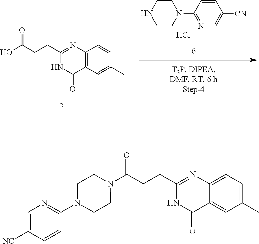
C1=CC(N2CCNCC2)=NC=C1[CN].Cl.C1(C)=CC2=C(N=C(CCC(O)=O)NC2=O)C=C1.C1(C)=CC=C2C(=C1)C(=O)NC(CCC(N1CCN(C3=NC=C([NC])C=C3)CC1)=O)=N2
